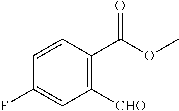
C1=CC(C(OC)=O)=C([CHO])C=C1F
